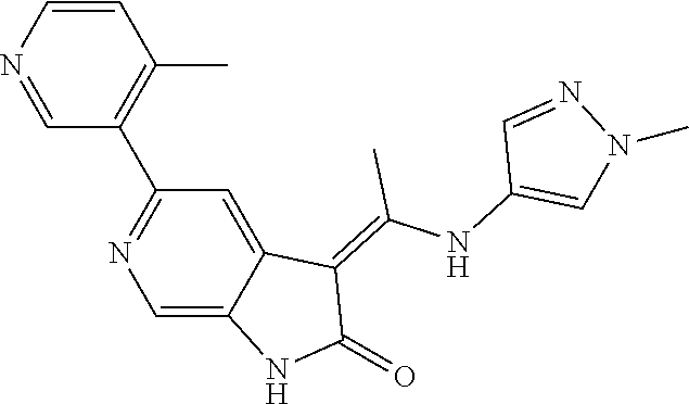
C1=CN=CC(C2=NC=C3C(=C2)C(=C(NC2=CN(C)N=C2)C)C(=O)N3)=C1C
